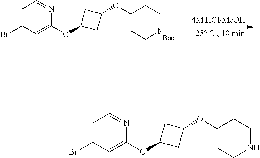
C1=C(Br)C=C(OC2CC(OC3CCNCC3)C2)N=C1.C1=C(Br)C=C(OC2CC(OC3CCNCC3)C2)N=C1
